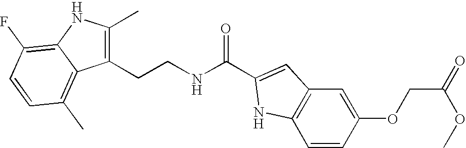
C1(CCNC(C2=CC3=C(C=CC(OCC(=O)OC)=C3)N2)=O)=C(C)NC2=C(F)C=CC(C)=C12
